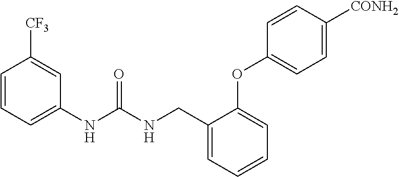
C1=CC=C(NC(NCC2=CC=CC=C2OC2=CC=C([CONH2])C=C2)=O)C=C1[CF3]
